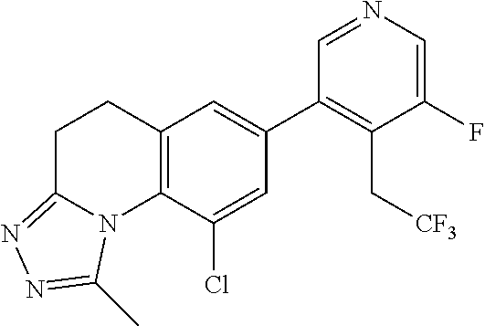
C1(F)=CN=CC(C2=CC3=C(C(Cl)=C2)N2C(=NN=C2C)CC3)=C1C[CF3]
